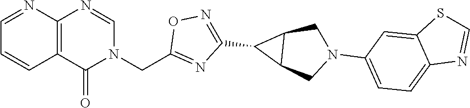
C12=C(C(=O)N(CC3=NC(C4C5C4CN(C4=CC=C6C(=C4)SC=N6)C5)=NO3)C=N1)C=CC=N2
